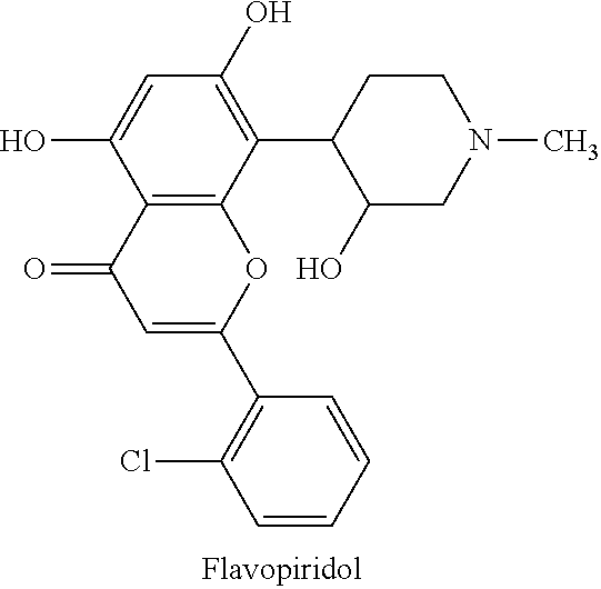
C1=C(O)C2=C(C(C3C(O)CN(C)CC3)=C1O)OC(C1=C(Cl)C=CC=C1)=CC2=O
